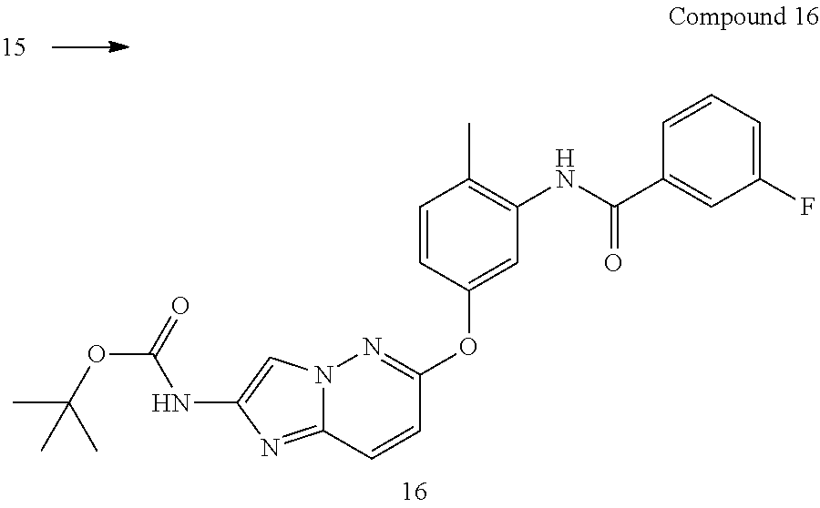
N12C(=NC(NC(OC(C)(C)C)=O)=C1)C=CC(OC1=CC(NC(=O)C3=CC(F)=CC=C3)=C(C)C=C1)=N2
